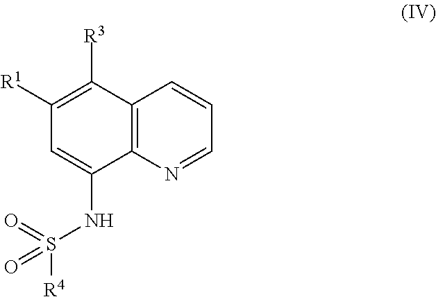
C1([R1])=C([R3])C2=C(C(NS([R4])(=O)=O)=C1)N=CC=C2
